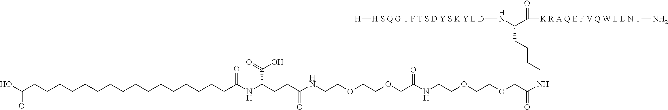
C(COCCOCCNC(CCC(NC(CCCCCCCCCCCCCCCCC(O)=O)=O)C(O)=O)=O)(=O)NCCOCCOCC(=O)NCCCCC(N[H S Q G T F T S D Y S K Y L D][H])C(=O)[K R A Q E F V Q W L L N T]N
